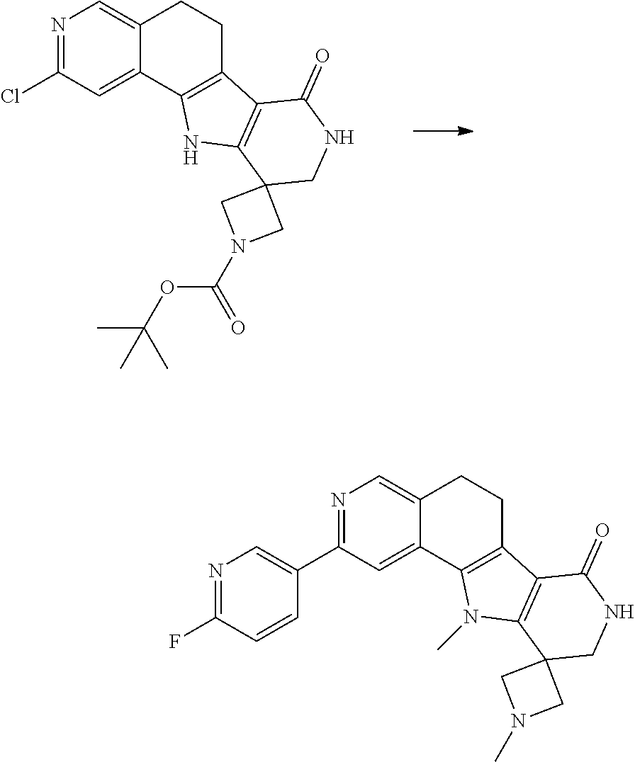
N1=C(Cl)C=C2C(=C1)CCC1=C2NC2=C1C(=O)NCC21CN(C(OC(C)(C)C)=O)C1.N1=C(C2=CN=C(F)C=C2)C=C2C(=C1)CCC1=C2N(C)C2=C1C(=O)NCC21CN(C)C1
